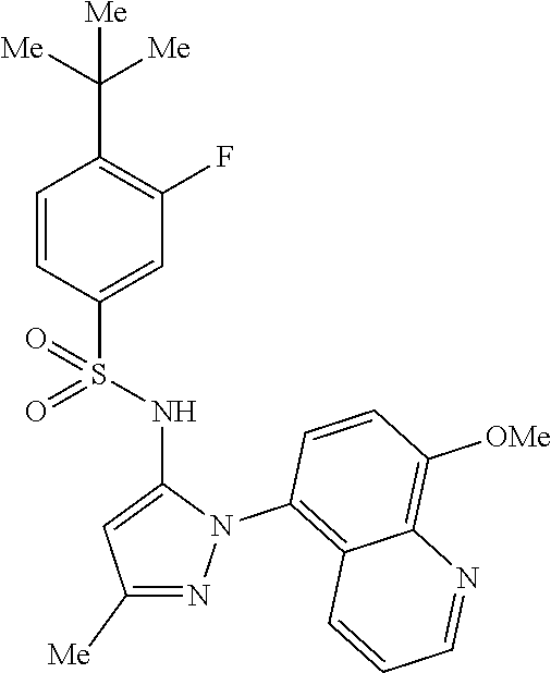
C1=CC(S(NC2=CC([Me])=NN2C2=C3C(=C([OMe])C=C2)N=CC=C3)(=O)=O)=CC(F)=C1C([Me])([Me])[Me]
